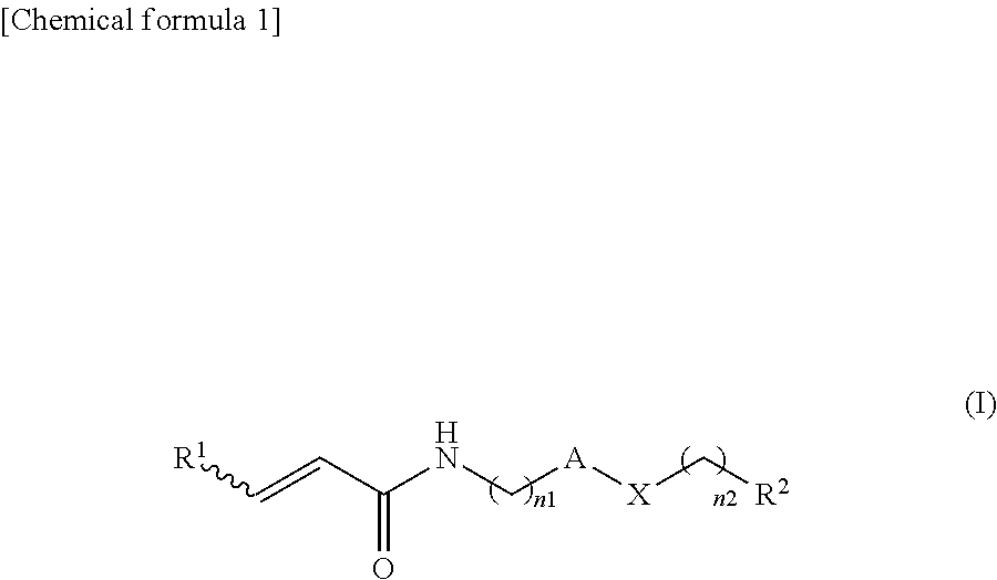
[R1]C=CC(NC[A][X]C[R2])=O
